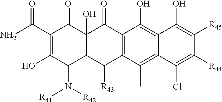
C12=C(C(C)=C3C(=C1O)C(O)=C([R45])C([R44])=C3Cl)C([R43])C1C(O)(C2=O)C(=O)C(C(N)=O)=C(O)C1N([R42])[R41]
